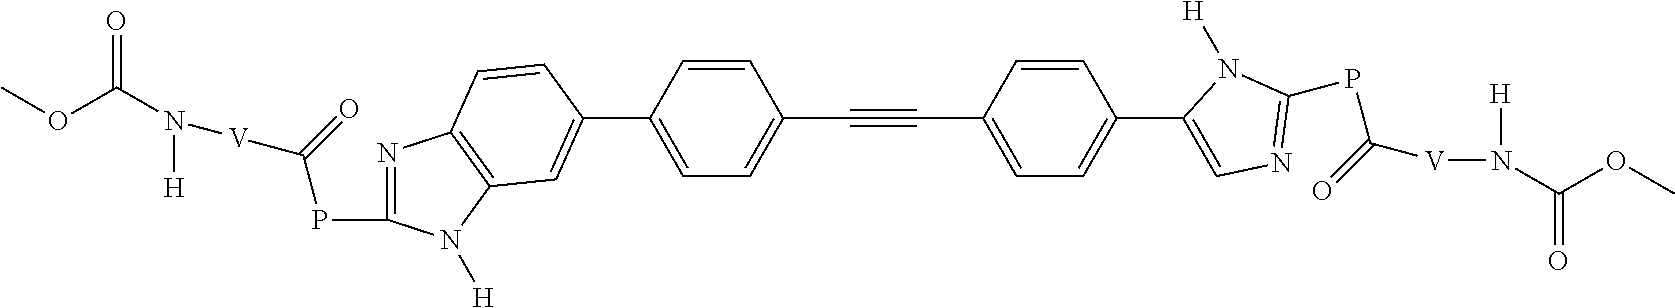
N1=C(PC([V]N(C(OC)=O)[H])=O)N([H])C2=C1C=CC(C1=CC=C(C#CC3=CC=C(C4=CN=C(PC(=O)[V]N([H])C(=O)OC)N4[H])C=C3)C=C1)=C2
